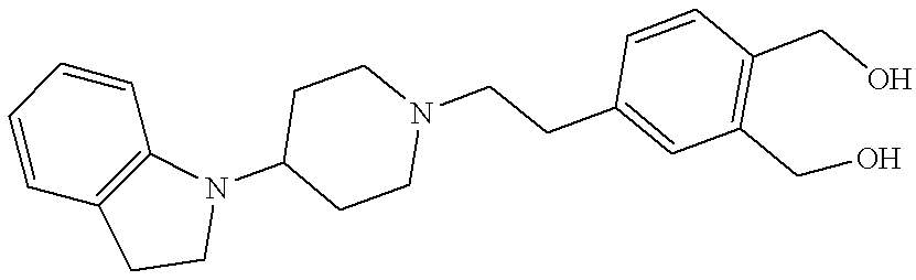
C1=CC2=C(C=C1)N(C1CCN(CCC3=CC(CO)=C(CO)C=C3)CC1)CC2
